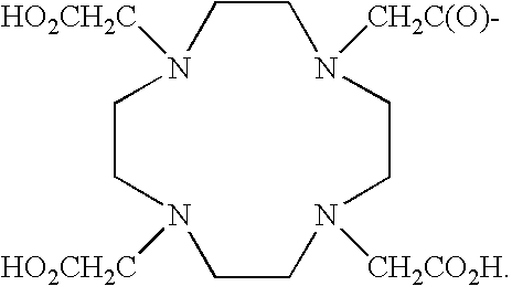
C1CN([CH2C(O)-])CCN([CH2CO2H])CCN([HO2CH2C])CCN1[HO2CH2C]
